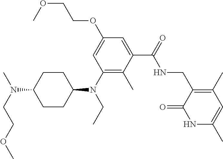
C1CC(N(C2=C(C)C(C(NCC3=C(C)C=C(C)NC3=O)=O)=CC(OCCOC)=C2)CC)CCC1N(CCOC)C
